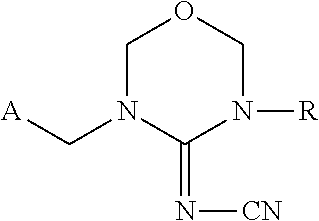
C1N(C[A])C(=N[CN])N([R])CO1
